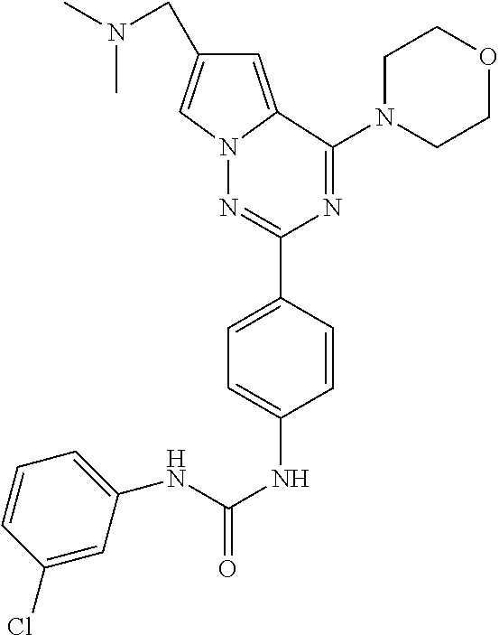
CN(C)CC1=CN2C(=C1)C(N1CCOCC1)=NC(C1=CC=C(NC(NC3=CC=CC(Cl)=C3)=O)C=C1)=N2
